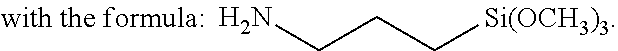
NCCC[Si(OCH3)3]
